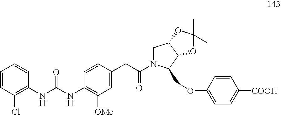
C1=CC(Cl)=C(NC(NC2=C([OMe])C=C(CC(=O)N3CC4C(C3COC3=CC=C([COOH])C=C3)OC(C)(C)O4)C=C2)=O)C=C1
